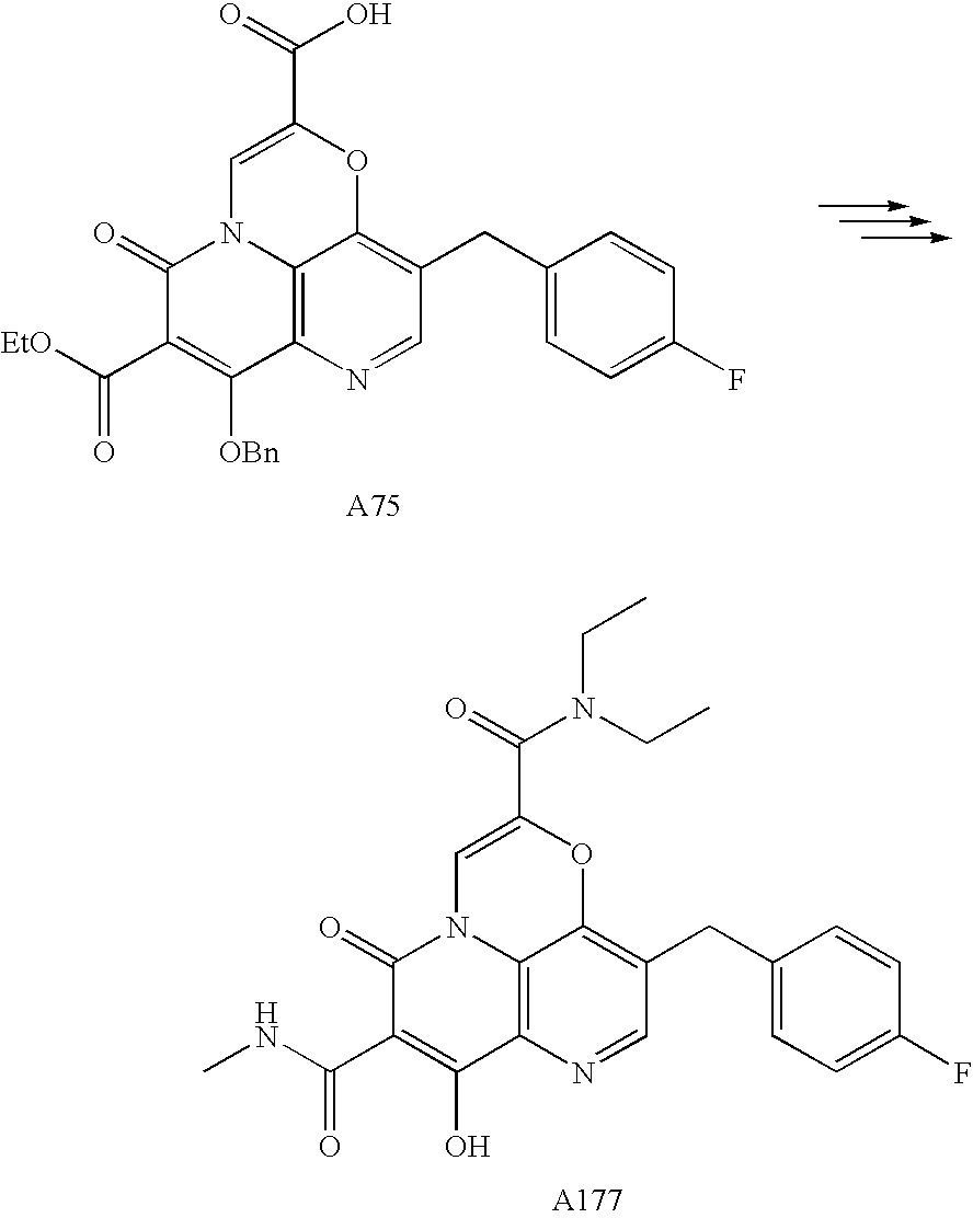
C12=C3N=CC(CC4=CC=C(F)C=C4)=C1OC(C(=O)N(CC)CC)=CN2C(=O)C(C(NC)=O)=C3O.C12=C3N=CC(CC4=CC=C(F)C=C4)=C1OC(C(=O)O)=CN2C(=O)C(C([EtO])=O)=C3[OBn]
